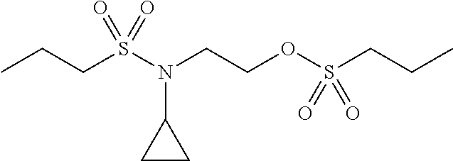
CCCS(N(C1CC1)CCOS(CCC)(=O)=O)(=O)=O
